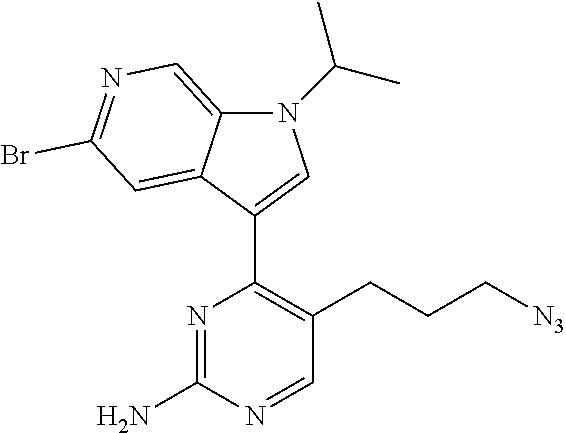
N1(C(C)C)C2=CN=C(Br)C=C2C(C2=C(CCC[N3])C=NC(N)=N2)=C1
